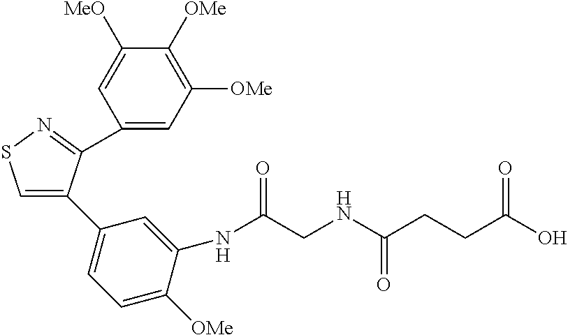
C1(C2=CSN=C2C2=CC([OMe])=C([OMe])C([MeO])=C2)=CC=C([OMe])C(NC(CNC(CCC(O)=O)=O)=O)=C1
